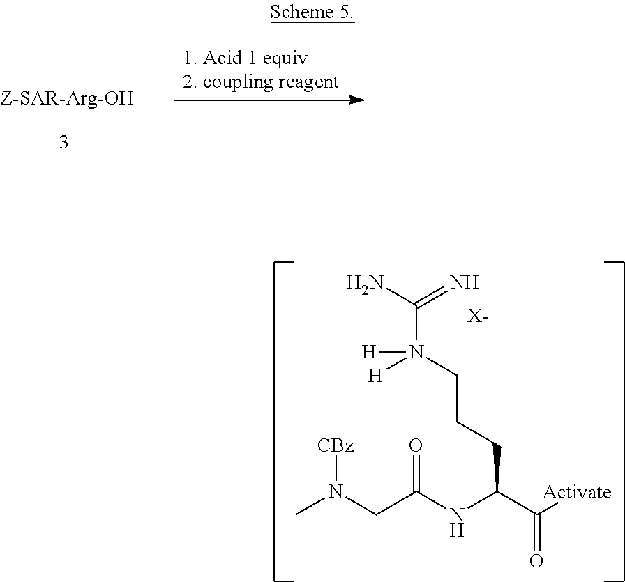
CN(CC(NC(C([Activate])=O)CCC[N+](C(N)=N)([H])[H])=O)[CBz].[X-]
